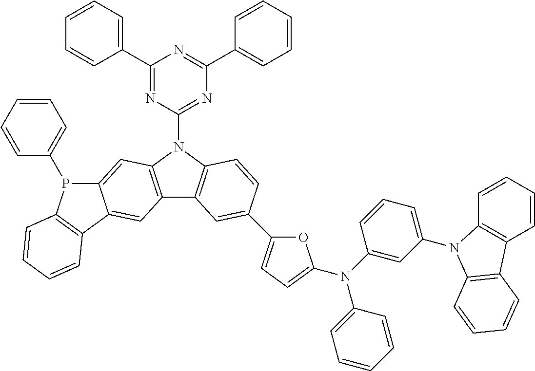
C1(C2=CC=CC=C2)=NC(N2C3=C(C4=C2C=C2C(=C4)C4=C(C=CC=C4)P2C2=CC=CC=C2)C=C(C2=CC=C(N(C4=CC(N5C6=C(C=CC=C6)C6=C5C=CC=C6)=CC=C4)C4=CC=CC=C4)O2)C=C3)=NC(C2=CC=CC=C2)=N1
